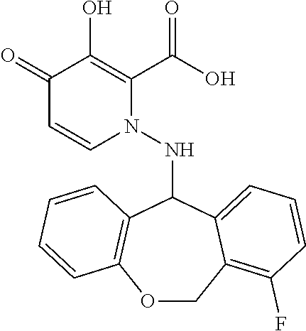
C1(=O)C=CN(NC2C3=C(OCC4=C(F)C=CC=C24)C=CC=C3)C(C(O)=O)=C1O
